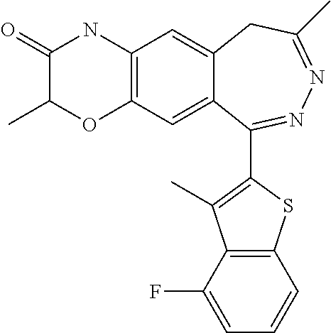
C12=C(C=C3C(=C1)CC(C)=NN=C3C1=C(C)C3=C(S1)C=CC=C3F)OC(C)C(=O)N2
